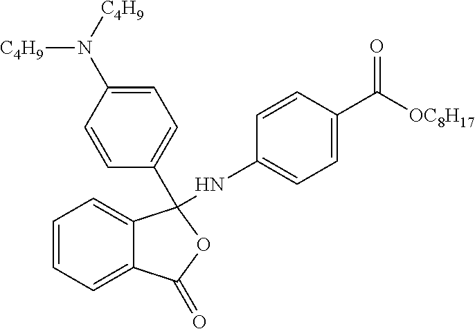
C1=CC(N([C4H9])[C4H9])=CC=C1C1(NC2=CC=C(C(=O)[OC8H17])C=C2)C2=CC=CC=C2C(=O)O1
